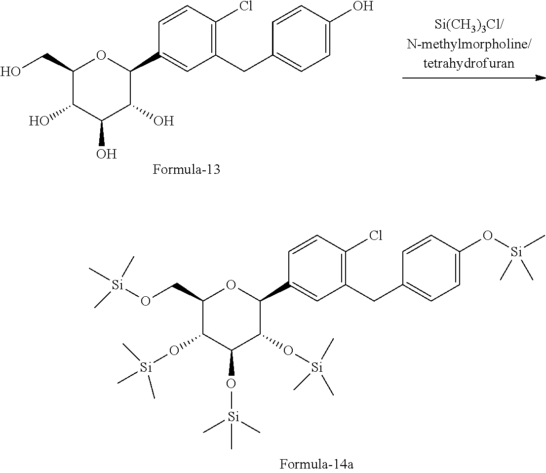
C1(CC2=CC=C(O)C=C2)=C(Cl)C=CC(C2OC(CO)C(O)C(O)C2O)=C1.C1(CC2=CC=C(O[Si](C)(C)C)C=C2)=C(Cl)C=CC(C2OC(CO[Si](C)(C)C)C(O[Si](C)(C)C)C(O[Si](C)(C)C)C2O[Si](C)(C)C)=C1
